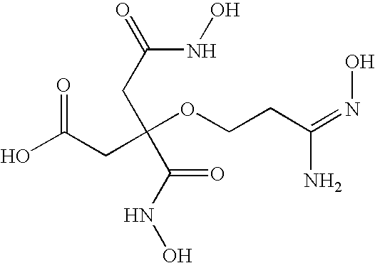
OC(CC(OCCC(=NO)N)(CC(=O)NO)C(NO)=O)=O
